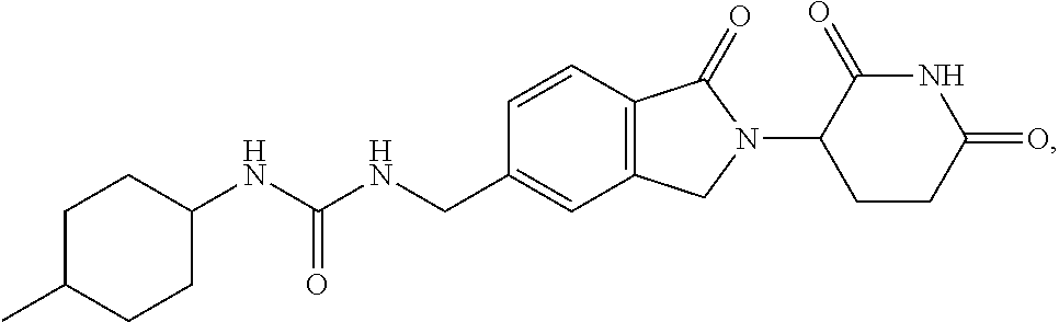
CC1CCC(NC(NCC2=CC3=C(C=C2)C(=O)N(C2CCC(=O)NC2=O)C3)=O)CC1
